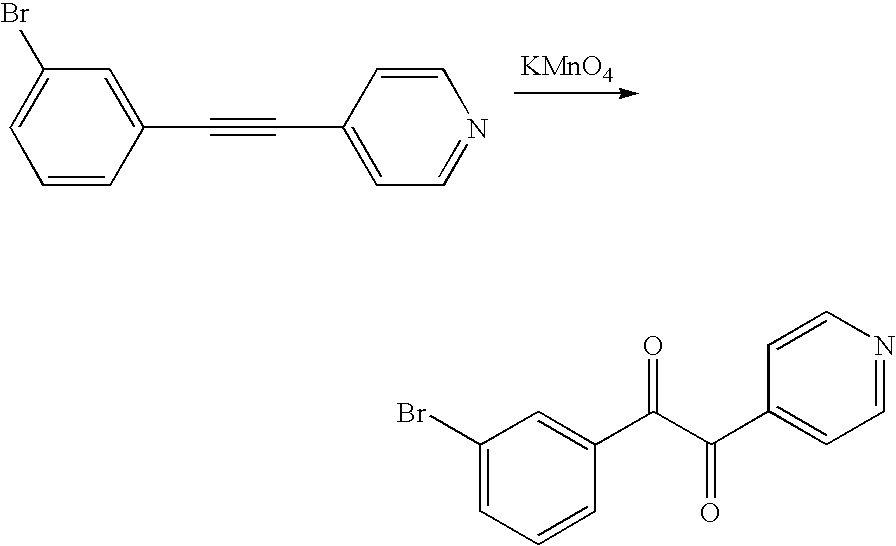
C1=C(C#CC2=CC=NC=C2)C=CC=C1Br.[KMnO4].C1(Br)=CC=CC(C(C(C2=CC=NC=C2)=O)=O)=C1
